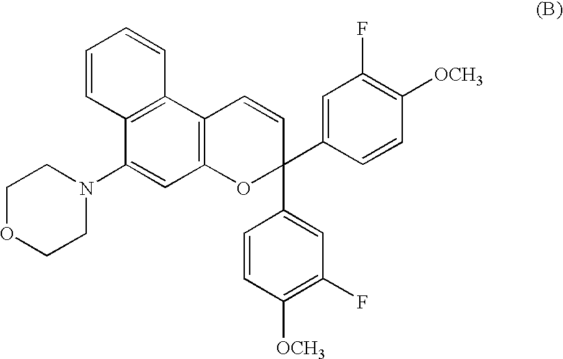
C1(N2CCOCC2)=CC2=C(C3=C1C=CC=C3)C=CC(C1=CC(F)=C([OCH3])C=C1)(C1=CC(F)=C([OCH3])C=C1)O2
